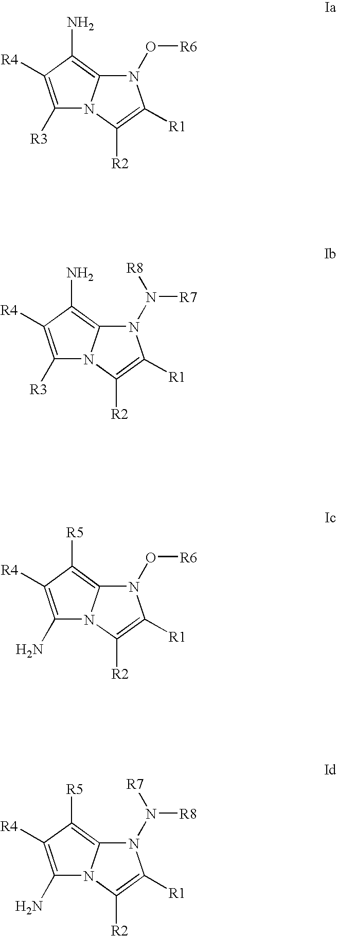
N1(O[R6])C2=C(N)C([R4])=C([R3])N2C([R2])=C1[R1].N1(N([R7])[R8])C2=C(N)C([R4])=C([R3])N2C([R2])=C1[R1].N1(O[R6])C2=C([R5])C([R4])=C(N)N2C([R2])=C1[R1].N1(N([R8])[R7])C2=C([R5])C([R4])=C(N)N2C([R2])=C1[R1]
